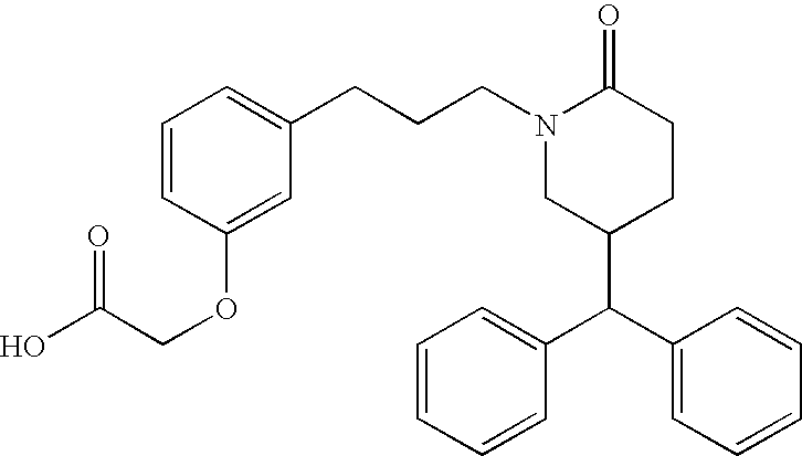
C(CN1C(=O)CCC(C(C2=CC=CC=C2)C2=CC=CC=C2)C1)CC1=CC=CC(OCC(O)=O)=C1
